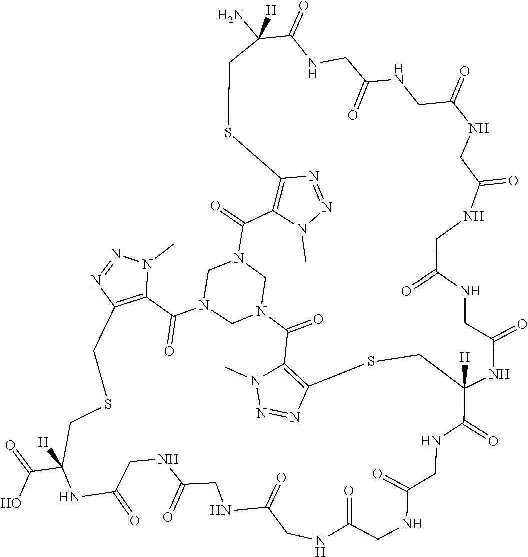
N1=NC2=C(N1C)C(=O)N1CN3C(=O)C4=C(SCC(N)([H])C(=O)NCC(=O)NCC(=O)NCC(=O)NCC(=O)NCC(=O)NC([H])(C(=O)NCC(=O)NCC(=O)NCC(=O)NCC(=O)NCC(=O)NC(C(=O)O)([H])CSCC5=C(N(C)N=N5)C(=O)N(C3)C1)CS2)N=NN4C
